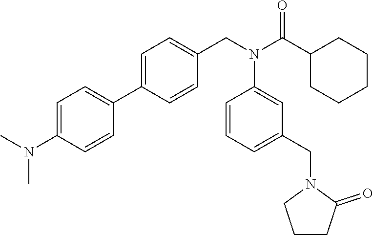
C1=C(N(C)C)C=CC(C2=CC=C(CN(C(C3CCCCC3)=O)C3=CC(CN4CCCC4=O)=CC=C3)C=C2)=C1
